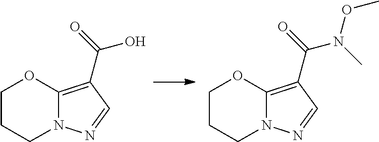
C12=C(C(O)=O)C=NN1CCCO2.C12=C(C(N(C)OC)=O)C=NN1CCCO2
